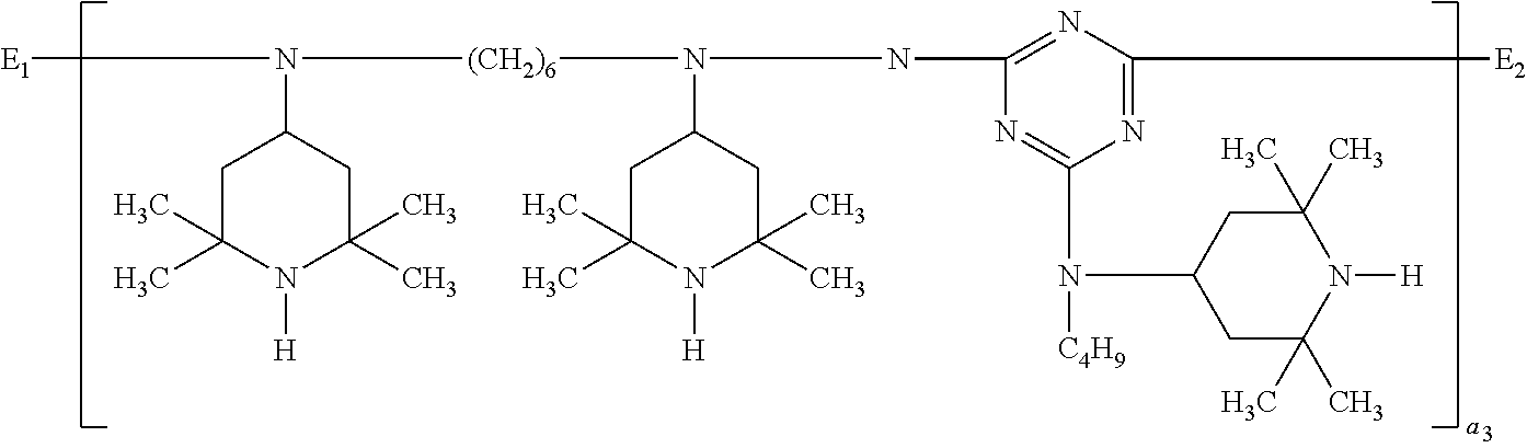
[E1]N([(CH2)6]N(NC1=NC([E2])=NC(N([C4H9])C2CC(C)(C)N([H])C(C)(C)C2)=N1)C1CC(C)(C)N([H])C(C)(C)C1)C1CC(C)(C)N([H])C(C)(C)C1
